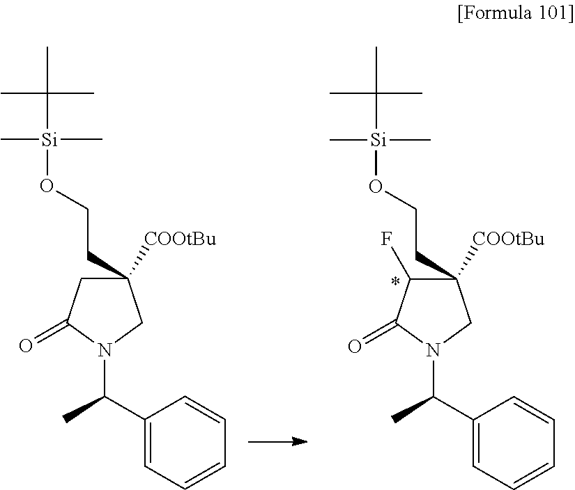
C1(C(C)N2CC(CCO[Si](C)(C)C(C)(C)C)([COOtBu])CC2=O)=CC=CC=C1.C1(C(C)N2CC(CCO[Si](C)(C)C(C)(C)C)([COOtBu])C(F)C2=O)=CC=CC=C1
